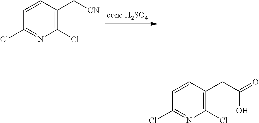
C1=CC(C[CN])=C(Cl)N=C1Cl.C1=CC(CC(=O)O)=C(Cl)N=C1Cl
